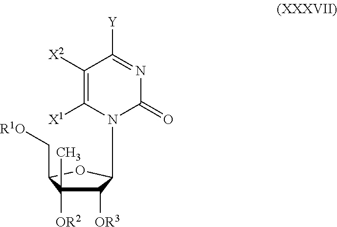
C1([X2])=C([X1])N(C2C([OR3])C(C)([OR2])C(C[R1O])O2)C(=O)N=C1[Y]
